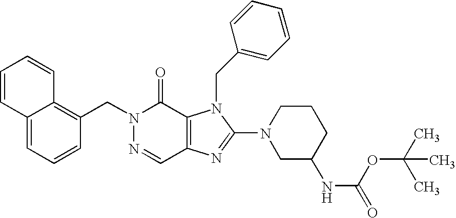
C12=CC=CC(CN3N=CC4=C(C3=O)N(CC3=CC=CC=C3)C(N3CC(NC(=O)OC(C)(C)C)CCC3)=N4)=C1C=CC=C2
